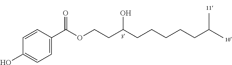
C1(O)=CC=C(C(OCCC(CCCCCC(C)C)O)=O)C=C1
